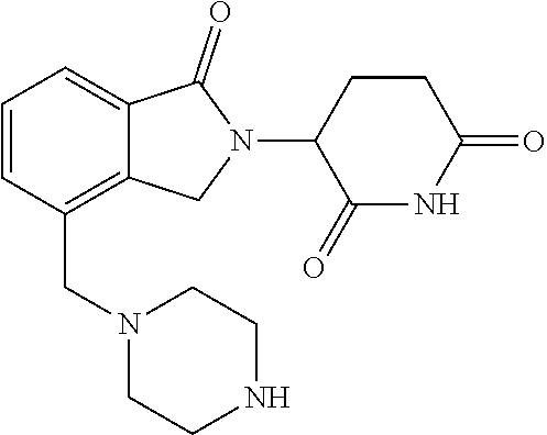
C1=CC(CN2CCNCC2)=C2C(=C1)C(=O)N(C1C(=O)NC(=O)CC1)C2
